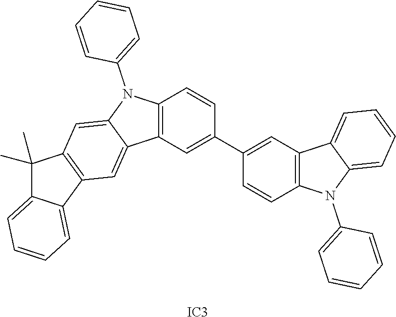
C12=C(C=C(C3=CC4=C(C=C3)N(C3=CC=CC=C3)C3=CC=CC=C43)C=C1)C1=CC3=C(C=C1N2C1=CC=CC=C1)C(C)(C)C1=CC=CC=C31.[IC3]
